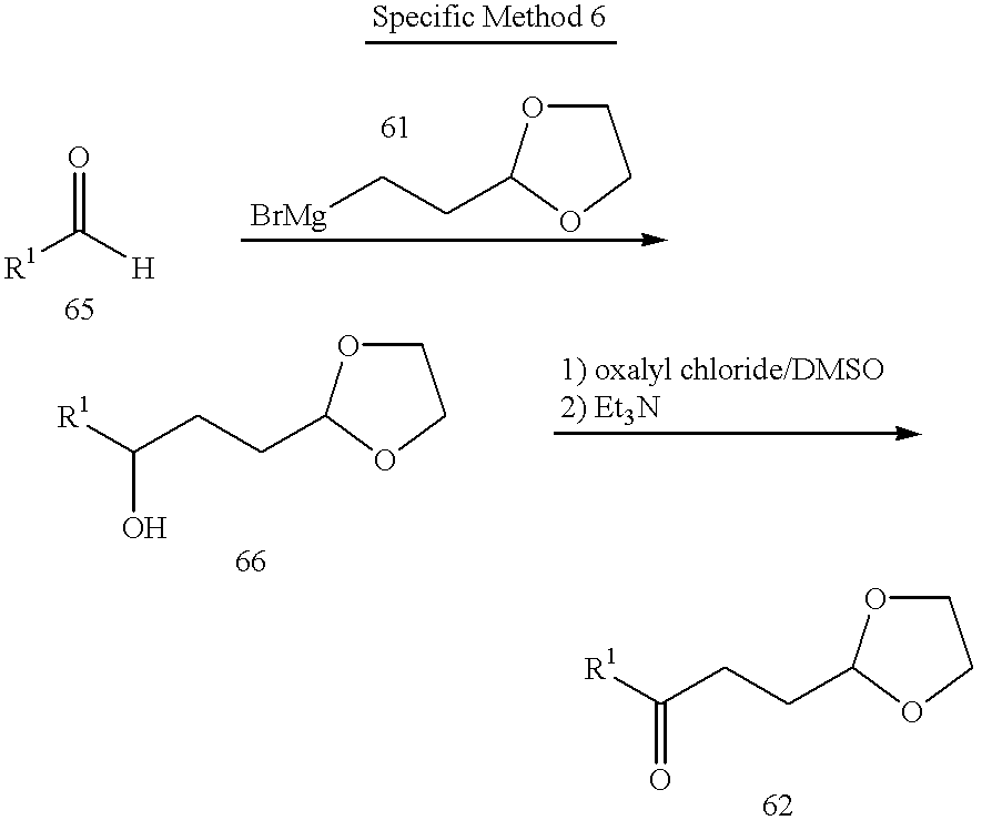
[R1]C([H])=O.C1OC(CC[BrMg])OC1.C1OC(CCC([R1])O)OC1.C1OC(CCC([R1])=O)OC1
